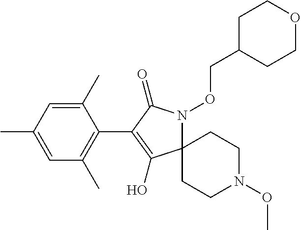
C1(C)=CC(C)=CC(C)=C1C1=C(O)C2(N(OCC3CCOCC3)C1=O)CCN(OC)CC2
